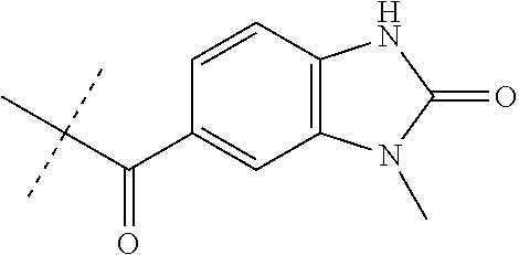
C(C(C)(C)C)(C1=CC2=C(C=C1)NC(=O)N2C)=O
